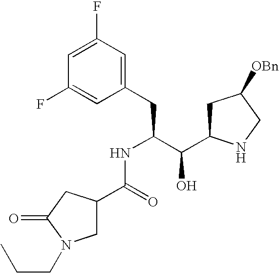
C1(F)=CC(F)=CC(CC(C(C2CC([OBn])CN2)O)NC(C2CN(CCC)C(=O)C2)=O)=C1
